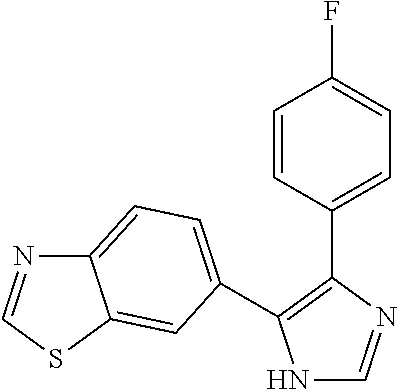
N1C=NC(C2=CC=C(F)C=C2)=C1C1=CC=C2N=CSC2=C1
